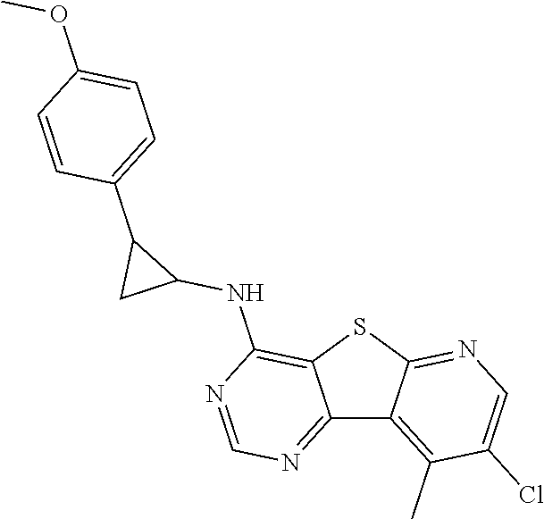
C12=NC=NC(NC3C(C4=CC=C(OC)C=C4)C3)=C1SC1=NC=C(Cl)C(C)=C21
